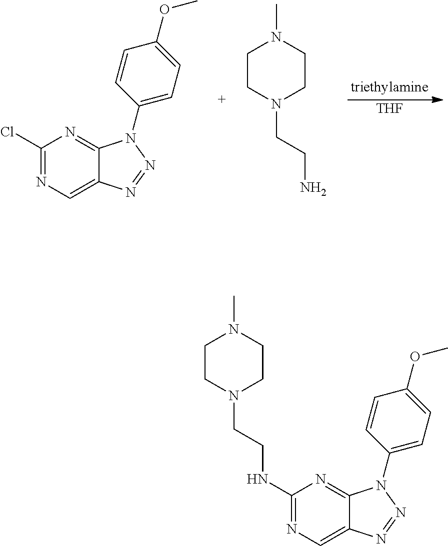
C1(NCCN2CCN(C)CC2)=NC=C2C(=N1)N(C1=CC=C(OC)C=C1)N=N2.C1(Cl)=NC=C2C(=N1)N(C1=CC=C(OC)C=C1)N=N2.[THF].C(N)CN1CCN(C)CC1
